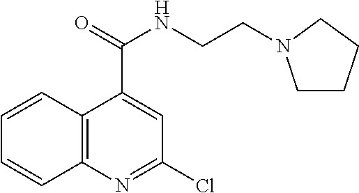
ClC1=NC2=C(C(C(=O)NCCN3CCCC3)=C1)C=CC=C2
